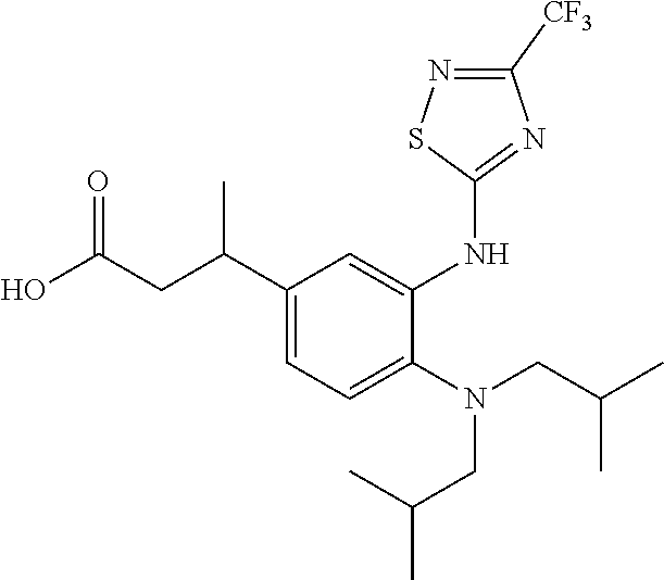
C1(C(CC(O)=O)C)=CC=C(N(CC(C)C)CC(C)C)C(NC2=NC([CF3])=NS2)=C1
